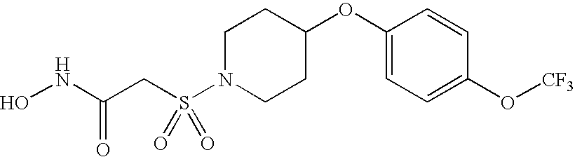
C(=O)(CS(N1CCC(OC2=CC=C(O[CF3])C=C2)CC1)(=O)=O)NO
